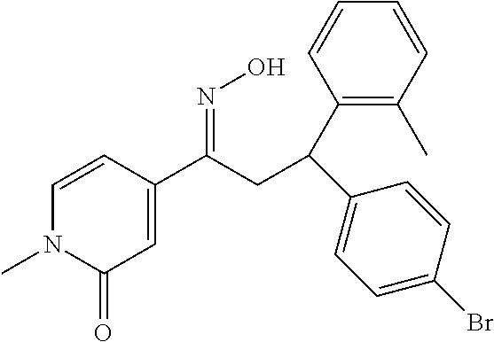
C1=CC(C(CC(C2=C(C)C=CC=C2)C2=CC=C(Br)C=C2)=NO)=CC(=O)N1C
